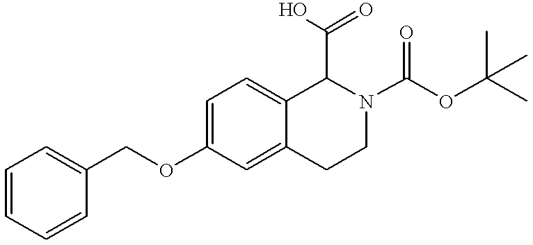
C(OC1=CC=C2C(=C1)CCN(C(OC(C)(C)C)=O)C2C(O)=O)C1=CC=CC=C1
